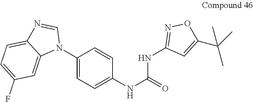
C1(N2C=NC3=CC=C(F)C=C23)=CC=C(NC(=O)NC2=NOC(C(C)(C)C)=C2)C=C1
